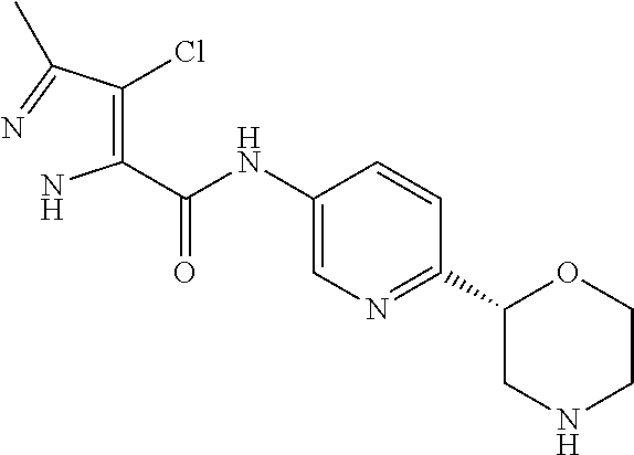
C1=C(NC(=O)C(=C(C(=N)C)Cl)N)C=CC(C2CNCCO2)=N1
